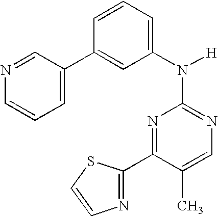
N1=C(N([H])C2=CC=CC(C3=CC=CN=C3)=C2)N=C(C2=NC=CS2)C(C)=C1
